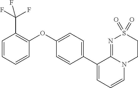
C1(OC2=CC=C(C3=CC=CN4C3=NS(=O)(=O)CC4)C=C2)=C(C(F)(F)F)C=CC=C1
